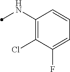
C1(NC)=C(Cl)C(F)=CC=C1
